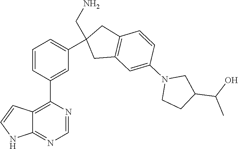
C12=NC=NC(C3=CC(C4(CN)CC5=C(C4)C=CC(N4CCC(C(O)C)C4)=C5)=CC=C3)=C1C=CN2
